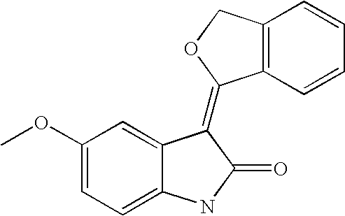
C1=C(OC)C=C2C(=C1)NC(=O)C2=C1C2=C(CO1)C=CC=C2
